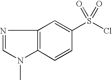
C12=C(C=CC(S(Cl)(=O)=O)=C1)N(C)C=N2
